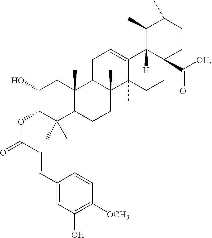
[OH]C(C12CCC(C)C(C)C1([H])C1=CCC3C(C)(C1(C)CC2)CCC1C3(C)CC(O)C(OC(C=CC2=CC(O)=C([OCH3])C=C2)=O)C1(C)C)=O
